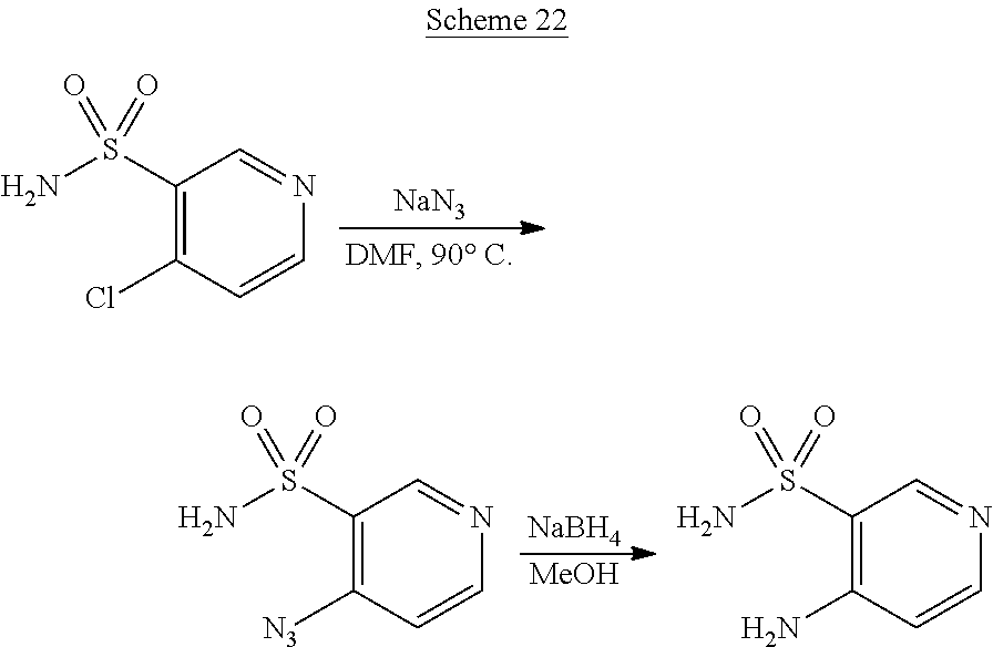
C1(S(N)(=O)=O)=C(Cl)C=CN=C1.[NaN3].C1(S(N)(=O)=O)=C([N3])C=CN=C1.C1(S(N)(=O)=O)=C(N)C=CN=C1.[NaBH4].[MeOH]
